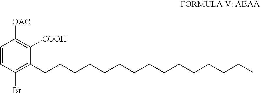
C1=CC(Br)=C(CCCCCCCCCCCCCCC)C([COOH])=C1[OAC]
